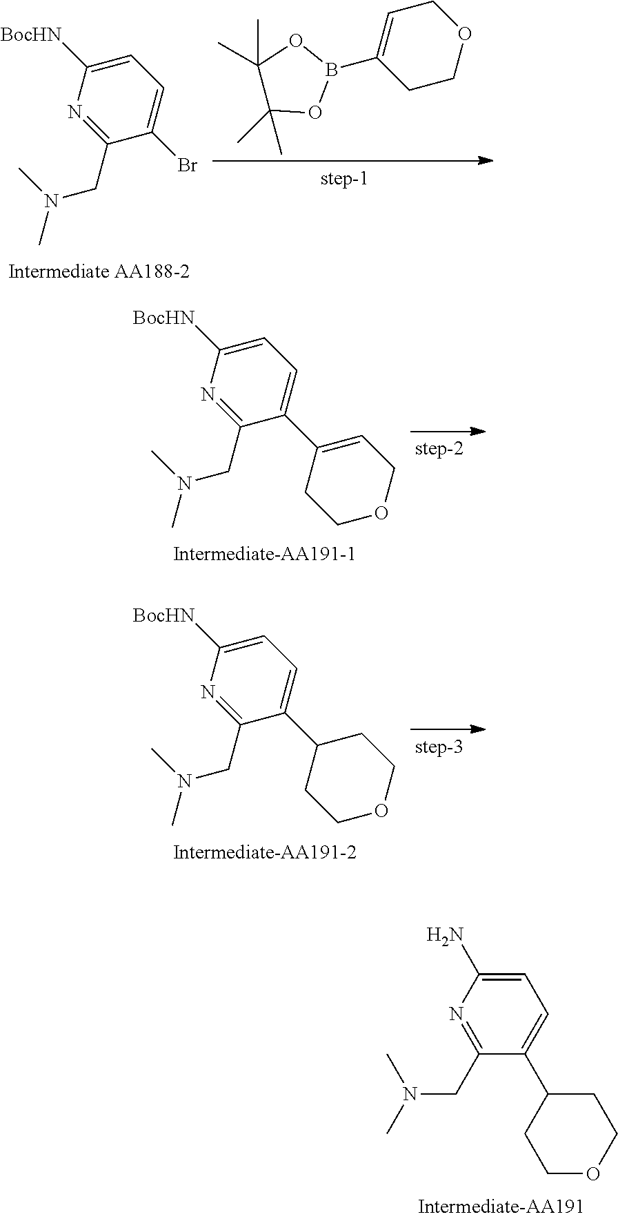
C1(CN(C)C)=NC(N)=CC=C1C1CCOCC1.C1=C([BocHN])N=C(CN(C)C)C(Br)=C1.C1C=C(B2OC(C)(C)C(C)(C)O2)CCO1.C1=C([BocHN])N=C(CN(C)C)C(C2=CCOCC2)=C1.C1=C([BocHN])N=C(CN(C)C)C(C2CCOCC2)=C1
